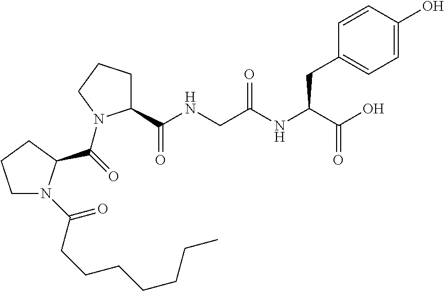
C1=C(O)C=CC(CC(NC(CNC(C2CCCN2C(=O)C2N(C(CCCCCCC)=O)CCC2)=O)=O)C(O)=O)=C1
